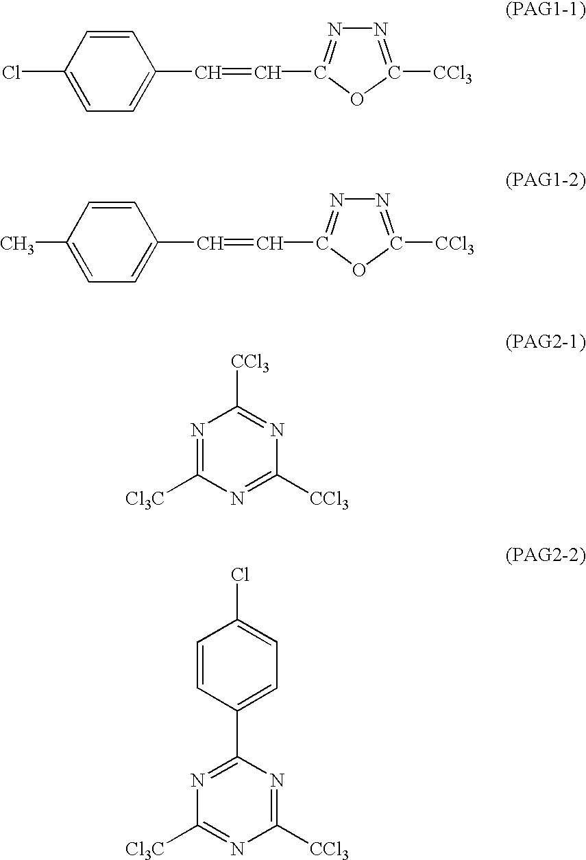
C1(Cl)=CC=C(C=CC2=NN=C([CCl3])O2)C=C1.C1=C(C)C=CC(C=CC2=NN=C([CCl3])O2)=C1.N1=C([Cl3C])N=C([CCl3])N=C1[CCl3].C1=CC(C2=NC([Cl3C])=NC([CCl3])=N2)=CC=C1Cl
